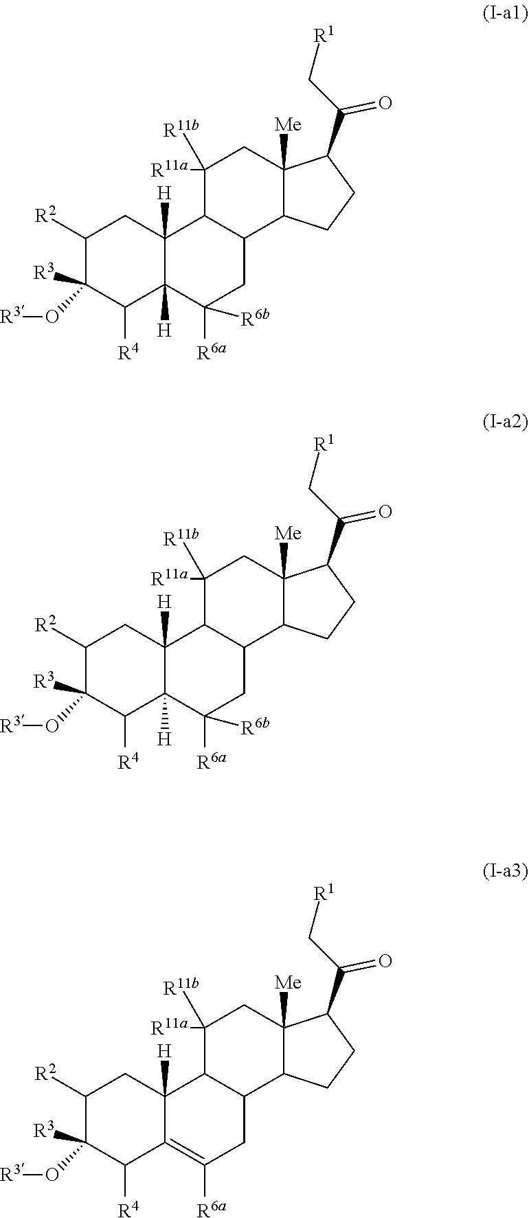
C1([R3])(O[R3])C([R4])C2([H])C([H])(CC1[R2])C1C([R11a])([R11b])CC3([Me])C(C(C[R1])=O)CCC3C1CC2([R6b])[R6a].C1([R3])(O[R3])C([R4])C2([H])C([H])(CC1[R2])C1C([R11a])([R11b])CC3([Me])C(C(C[R1])=O)CCC3C1CC2([R6b])[R6a].C1([R3])(O[R3])C([R4])C2=C([R6a])CC3C(C2([H])CC1[R2])C([R11a])([R11b])CC1([Me])C(C(C[R1])=O)CCC13
